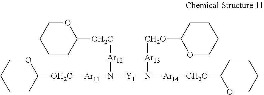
C1([OH2C][Ar11]N([Y1]N([Ar14][CH2O]C2OCCCC2)[Ar13][CH2O]C2OCCCC2)[Ar12][OH2C]C2OCCCC2)OCCCC1
